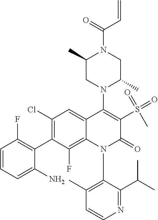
C1=CN=C(C(C)C)C(N2C(=O)C(S(=O)(=O)C)=C(N3C(C)CN(C(=O)C=C)C(C)C3)C3=CC(Cl)=C(C4=C(F)C=CC=C4N)C(F)=C23)=C1C
